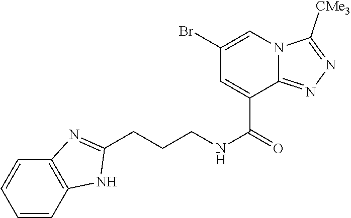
C(CCNC(=O)C1=CC(Br)=CN2C1=NN=C2[CMe3])C1=NC2=C(C=CC=C2)N1
